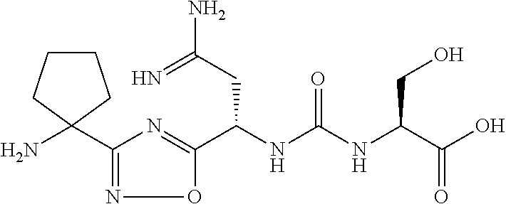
C(NC(NC(C(O)=O)CO)=O)(CC(N)=N)C1=NC(C2(N)CCCC2)=NO1
